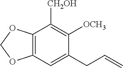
C12=C(OCO1)C([CH2OH])=C([OCH3])C(CC=C)=C2
